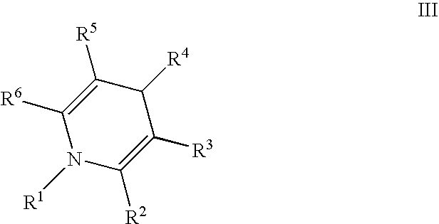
C1([R5])=C([R6])N([R1])C([R2])=C([R3])C1[R4]
